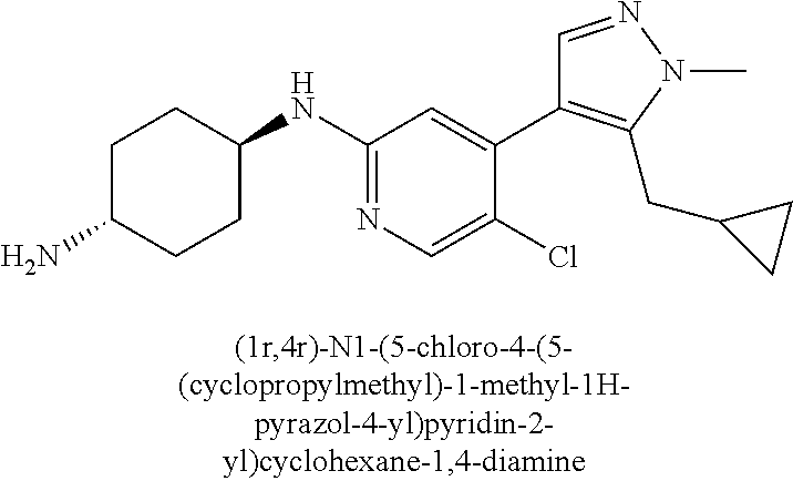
C1C(N)CCC(NC2=NC=C(Cl)C(C3=C(CC4CC4)N(C)N=C3)=C2)C1
